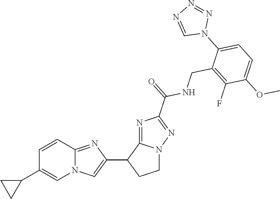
N12C(=NC(C3CCN4C3=NC(C(=O)NCC3=C(F)C(OC)=CC=C3N3N=NN=C3)=N4)=C1)C=CC(C1CC1)=C2
